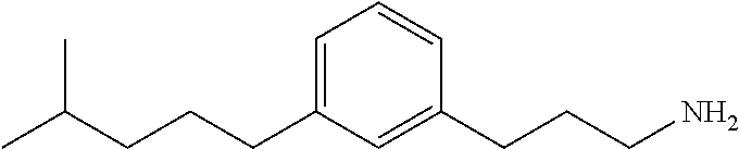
C1=C(CCCC(C)C)C=C(CCCN)C=C1
